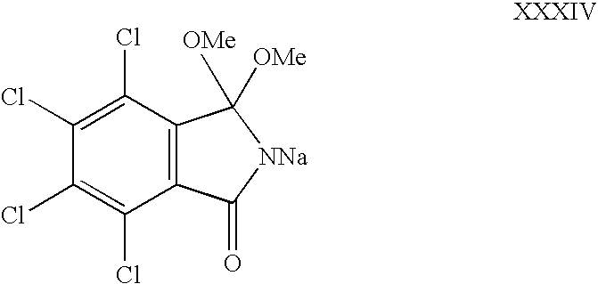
C1(Cl)=C(Cl)C2=C(C(Cl)=C1Cl)C(=O)[NNa]C2([OMe])[OMe]
